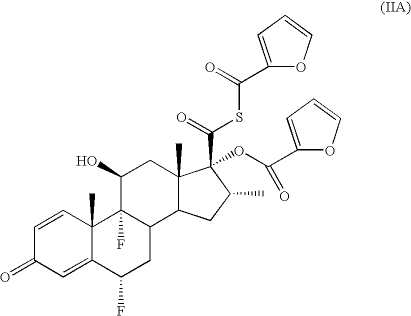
C1=CC2(C)C(=CC1=O)C(F)CC1C2(F)C(O)CC2(C)C1CC(C)C2(C(=O)SC(C1=CC=CO1)=O)OC(=O)C1=CC=CO1
